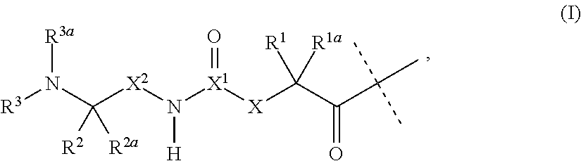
[R3a]N(C([X2]N([X1]([X]C(C(C(C)(C)C)=O)([R1])[R1a])=O)[H])([R2])[R2a])[R3]
